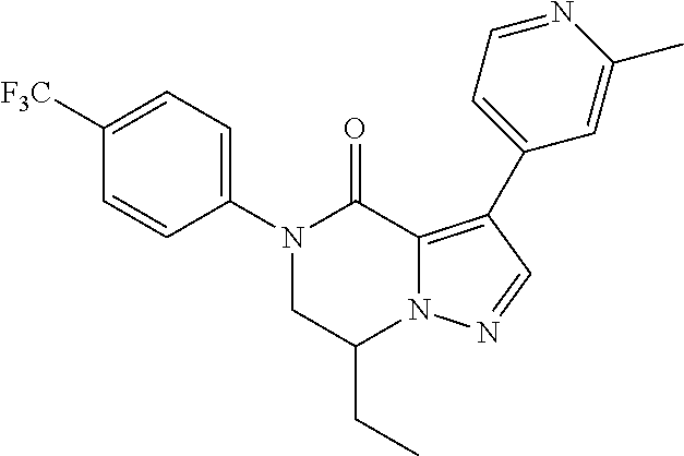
N1(C2=CC=C([F3C])C=C2)CC(CC)N2C(=C(C3=CC=NC(C)=C3)C=N2)C1=O
